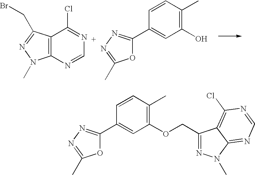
C12=C(C(CBr)=NN1C)C(Cl)=NC=N2.O1C(C2=CC(O)=C(C)C=C2)=NN=C1C.C1(C2=NN=C(C)O2)=CC(OCC2=NN(C)C3=NC=NC(Cl)=C23)=C(C)C=C1
